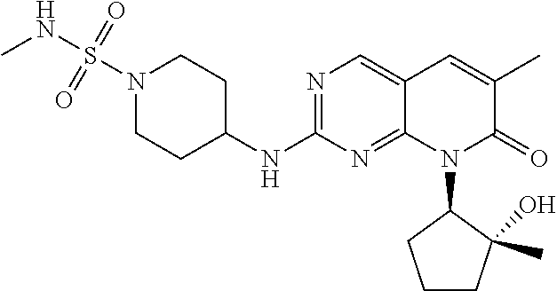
N1(S(NC)(=O)=O)CCC(NC2=NC=C3C(=N2)N(C2CCCC2(C)O)C(=O)C(C)=C3)CC1
